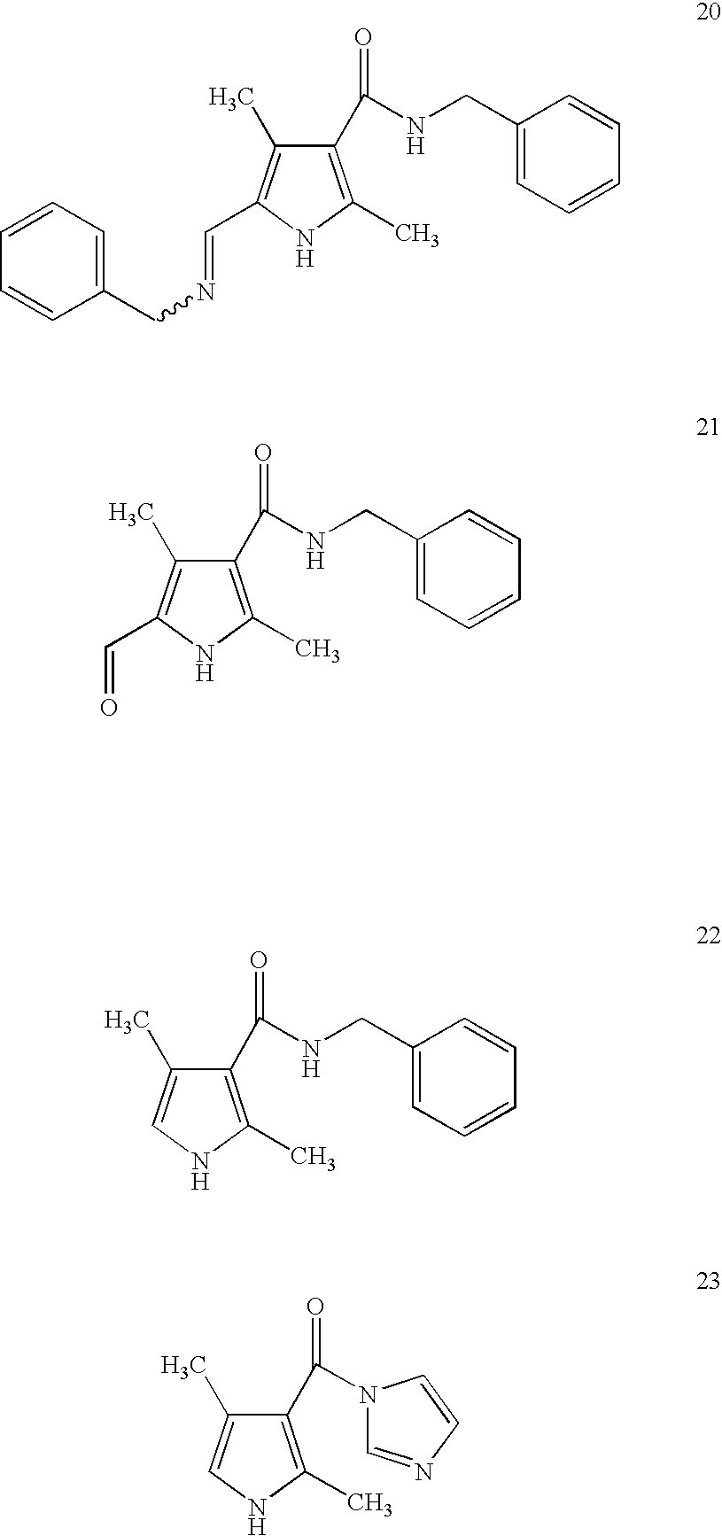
C1(C(NCC2=CC=CC=C2)=O)=C(C)NC(C=NCC2=CC=CC=C2)=C1C.C1(C(NCC2=CC=CC=C2)=O)=C(C)NC(C=O)=C1C.C1(C(NCC2=CC=CC=C2)=O)=C(C)NC=C1C.C1(C(N2C=NC=C2)=O)=C(C)NC=C1C
